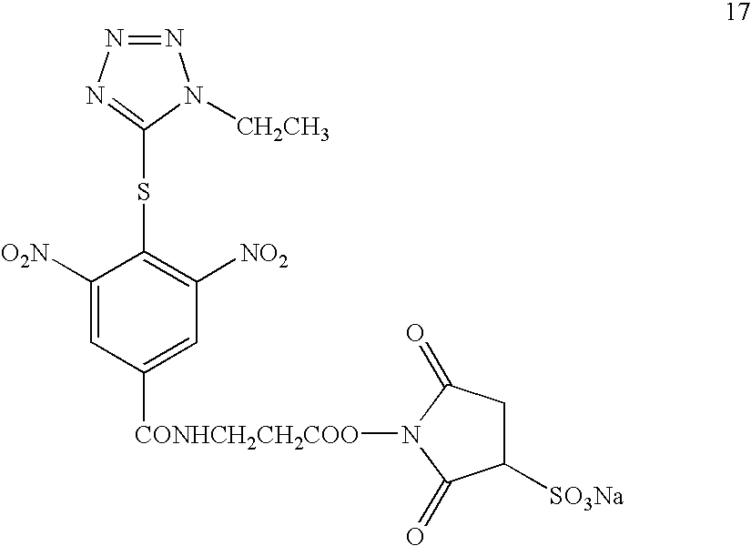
N1=NN=C(SC2=C([NO2])C=C([CONHCH2CH2COO]N3C(=O)C([SO3Na])CC3=O)C=C2[O2N])N1[CH2CH3]
